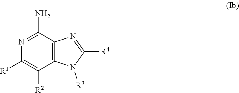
N1=C(N)C2=C(C([R2])=C1[R1])N([R3])C([R4])=N2
